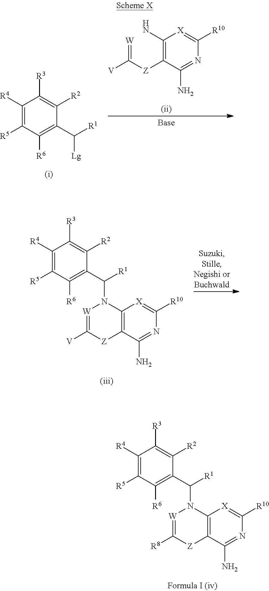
C1(N)=C([Z]C(=[W])[V])C(N)=NC([R10])=[X]1.C1([R4])=C([R5])C([R6])=C(C([R1])[Lg])C([R2])=C1[R3].C1([R4])=C([R5])C([R6])=C(C([R1])N2C3=C(C(N)=NC([R10])=[X]3)[Z]C([V])=[W]2)C([R2])=C1[R3].C1([R4])=C([R5])C([R6])=C(C([R1])N2C3=C(C(N)=NC([R10])=[X]3)[Z]C([R8])=[W]2)C([R2])=C1[R3]
